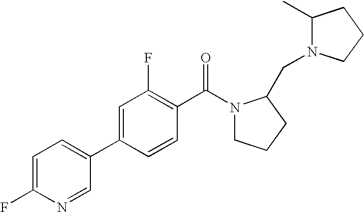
C1(F)=CC=C(C2=CC(F)=C(C(=O)N3CCCC3CN3C(C)CCC3)C=C2)C=N1
